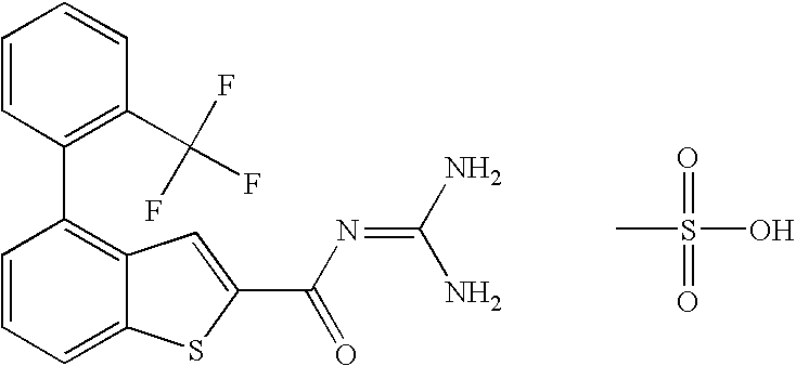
C1(C2=C3C(=CC=C2)SC(C(N=C(N)N)=O)=C3)=C(C(F)(F)F)C=CC=C1.CS(=O)(=O)O
